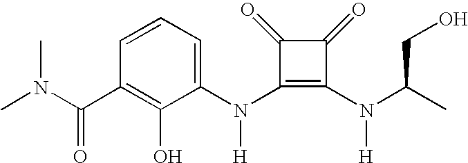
C(C1=C(O)C(N(C2=C(N([H])C(C)CO)C(=O)C2=O)[H])=CC=C1)(=O)N(C)C
